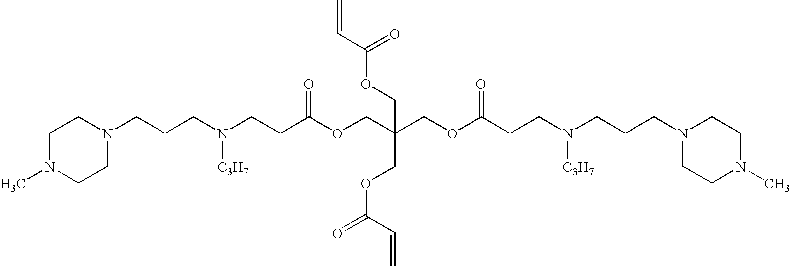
N1(CCCN(CCC(OCC(COC(CCN(CCCN2CCN(C)CC2)[C3H7])=O)(COC(C=C)=O)COC(=O)C=C)=O)[C3H7])CCN(C)CC1
